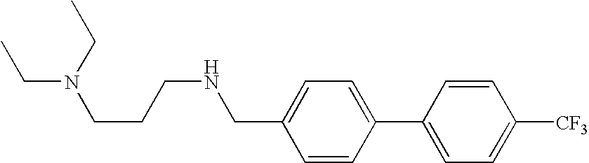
C1=C(CNCCCN(CC)CC)C=CC(C2=CC=C([CF3])C=C2)=C1
